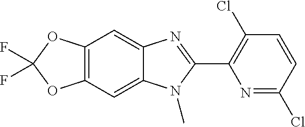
C12=C(C=C3C(=C1)N=C(C1=C(Cl)C=CC(Cl)=N1)N3C)OC(F)(F)O2
